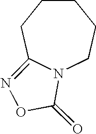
N12CCCCCC1=NOC2=O
